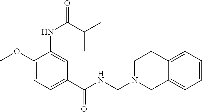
C1(OC)=CC=C(C(=O)NCN2CC3=CC=CC=C3CC2)C=C1NC(C(C)C)=O
